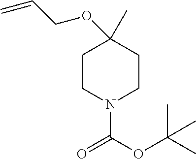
N1(C(OC(C)(C)C)=O)CCC(OCC=C)(C)CC1
